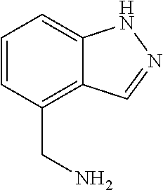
C1=CC(CN)=C2C(=C1)NN=C2
